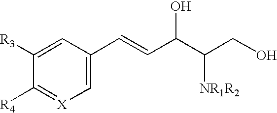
C1=C([R3])C([R4])=[X]C=C1C=CC(C(CO)[NR1R2])O
